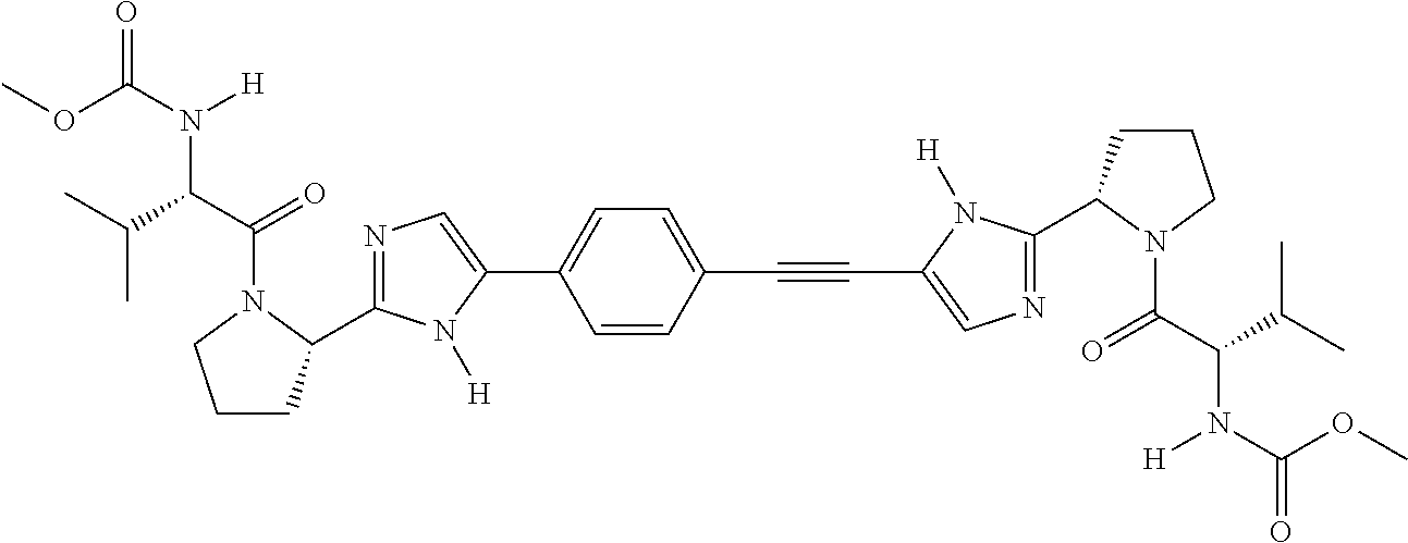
N1=C(C2CCCN2C(C(C(C)C)N(C(OC)=O)[H])=O)N([H])C(C2=CC=C(C#CC3=CN=C(C4CCCN4C(C(C(C)C)N(C(=O)OC)[H])=O)N3[H])C=C2)=C1
